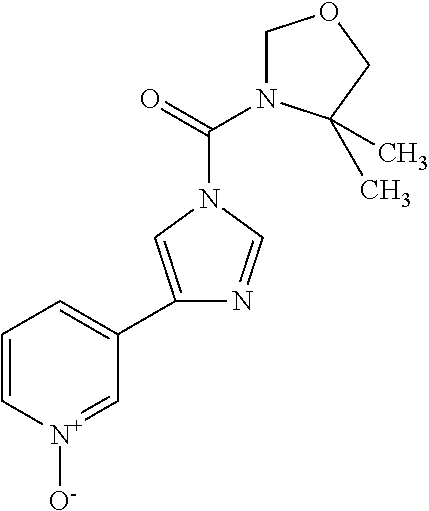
C1=C[N+]([O-])=CC(C2=CN(C(=O)N3COCC3(C)C)C=N2)=C1
